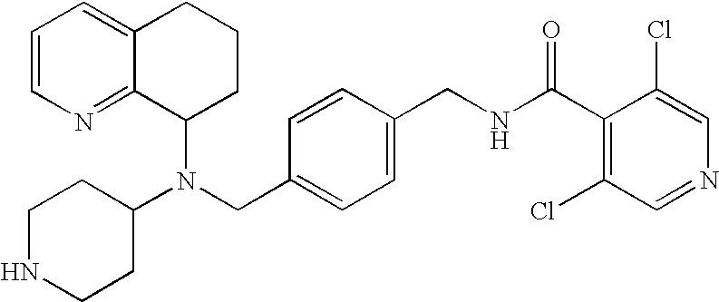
N(CC1=CC=C(CNC(C2=C(Cl)C=NC=C2Cl)=O)C=C1)(C1CCCC2=CC=CN=C12)C1CCNCC1
